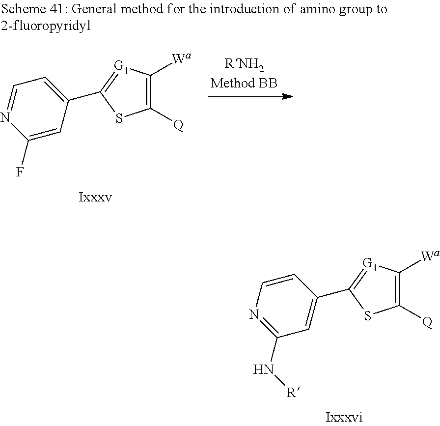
C1(N[R])=NC=CC(C2=[G1]C([Wa])=C([Q])S2)=C1.C1(F)=CC(C2=[G1]C([Wa])=C([Q])S2)=CC=N1
